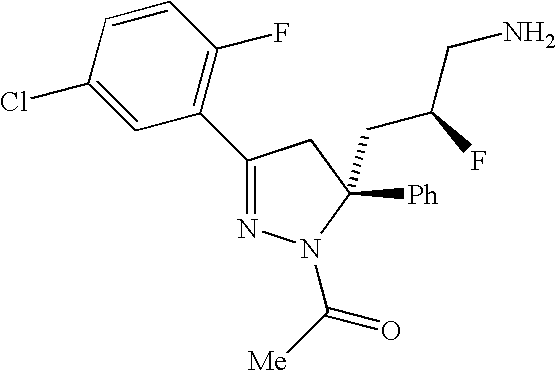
C1(C2=C(F)C=CC(Cl)=C2)=NN(C([Me])=O)C([Ph])(CC(CN)F)C1
